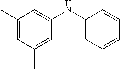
C1(C)=CC(C)=CC(NC2=CC=CC=C2)=C1
